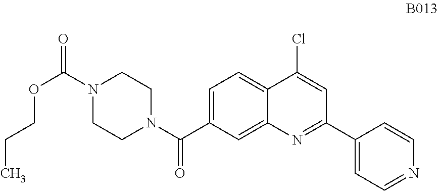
C1=C(C(N2CCN(C(=O)OCCC)CC2)=O)C=C2C(=C1)C(Cl)=CC(C1=CC=NC=C1)=N2
